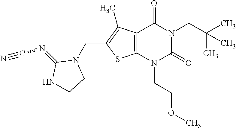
C12=C(N(CCOC)C(=O)N(CC(C)(C)C)C1=O)SC(CN1C(=NC#N)NCC1)=C2C
